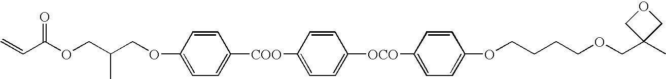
C=CC(OCC(COC1=CC=C([COO]C2=CC=C([OCO]C3=CC=C(OCCCCOCC4(C)COC4)C=C3)C=C2)C=C1)C)=O
